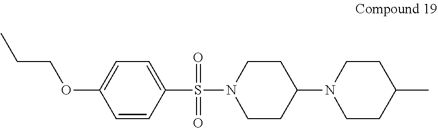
C1=CC(S(N2CCC(N3CCC(C)CC3)CC2)(=O)=O)=CC=C1OCCC
